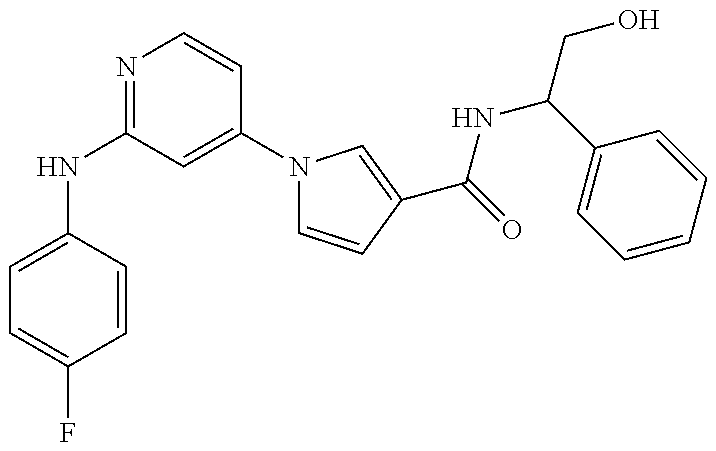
C1=C(NC2=NC=CC(N3C=CC(C(=O)NC(CO)C4=CC=CC=C4)=C3)=C2)C=CC(F)=C1
